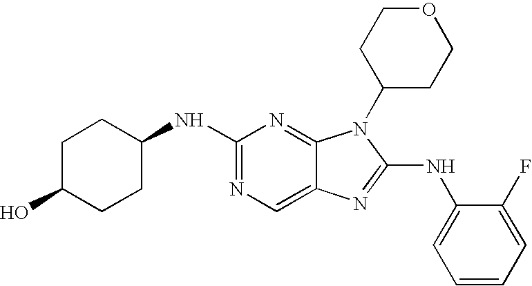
C1(NC2=NC=C3C(=N2)N(C2CCOCC2)C(NC2=CC=CC=C2F)=N3)CCC(O)CC1
